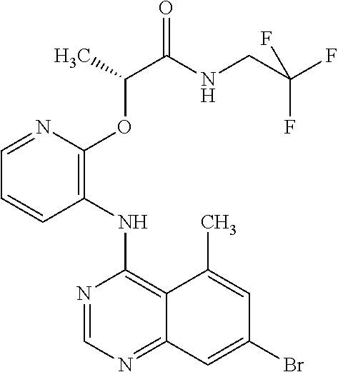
C1=NC(OC(C(NCC(F)(F)F)=O)C)=C(NC2=C3C(=NC=N2)C=C(Br)C=C3C)C=C1
